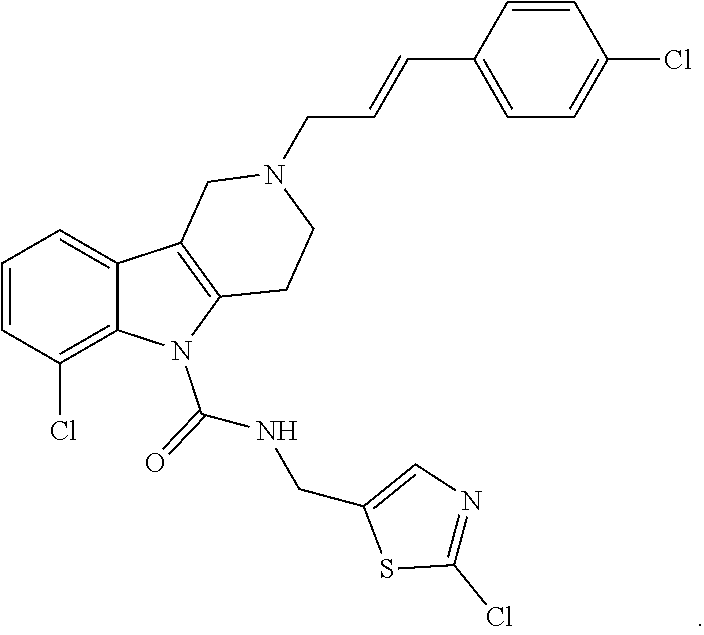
C1=CC(Cl)=C2C(=C1)C1=C(N2C(NCC2=CN=C(Cl)S2)=O)CCN(CC=CC2=CC=C(Cl)C=C2)C1
